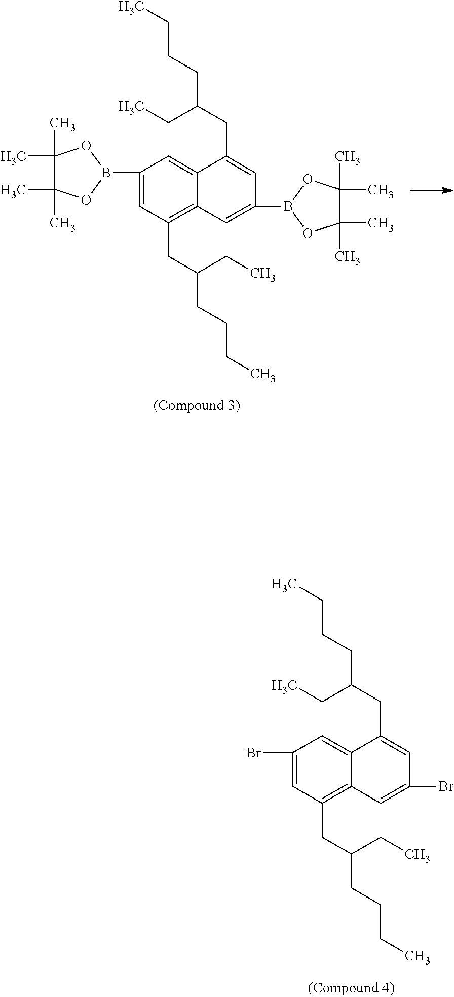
C1(Br)=CC(CC(CCCC)CC)=C2C(=C1)C(CC(CC)CCCC)=CC(Br)=C2.C1(B2OC(C)(C)C(C)(C)O2)=CC(CC(CCCC)CC)=C2C(=C1)C(CC(CC)CCCC)=CC(B1OC(C)(C)C(C)(C)O1)=C2
